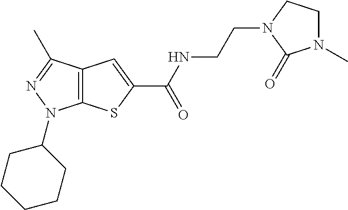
C(NC(=O)C1=CC2=C(S1)N(C1CCCCC1)N=C2C)CN1CCN(C)C1=O
